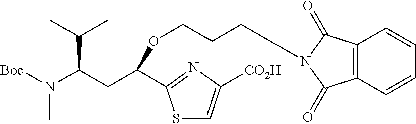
S1C=C([CO2H])N=C1C(CC(N([Boc])C)C(C)C)OCCCN1C(=O)C2=C(C=CC=C2)C1=O
